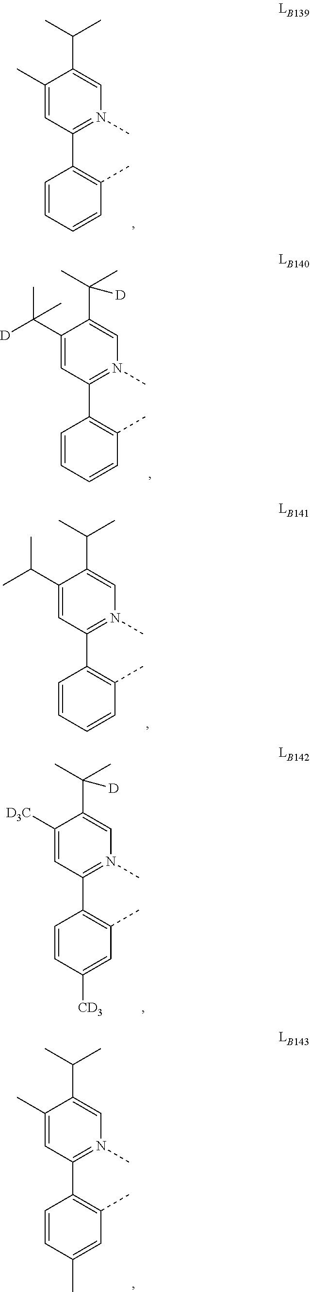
C1(C(C)C)=CN(C)=C(C2=C(C)C=CC=C2)C=C1C.C1(C(C)(C)[D])=CN(C)=C(C2=C(C)C=CC=C2)C=C1C([D])(C)C.C1(C(C)C)=CN(C)=C(C2=C(C)C=CC=C2)C=C1C(C)C.C1(C(C)(C)[D])=CN(C)=C(C2=C(C)C=C([CD3])C=C2)C=C1[D3C].C1(C(C)C)=CN(C)=C(C2=C(C)C=C(C)C=C2)C=C1C
